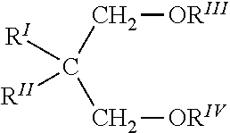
C(C[ORIII])(C[ORIV])([RII])[RI]
